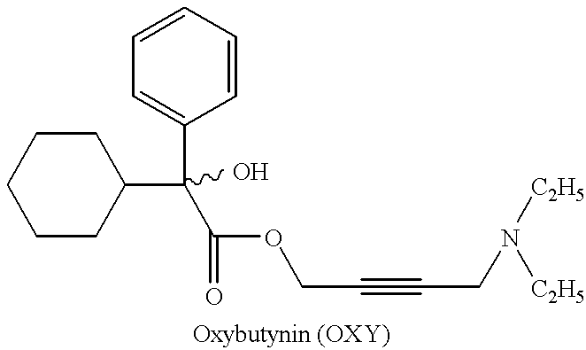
C1=CC=C(C(C2CCCCC2)(C(OCC#CCN([C2H5])[C2H5])=O)O)C=C1
